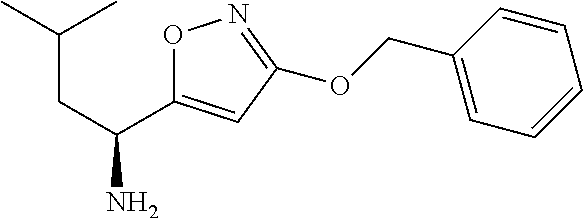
CC(C)CC(N)C1=CC(OCC2=CC=CC=C2)=NO1
